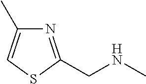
C1(C)=CSC(CNC)=N1
